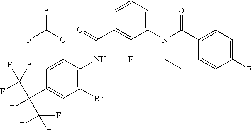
C1=CC=C(N(C(C2=CC=C(F)C=C2)=O)CC)C(F)=C1C(=O)NC1=C(Br)C=C(C(C(F)(F)F)(C(F)(F)F)F)C=C1OC(F)F
